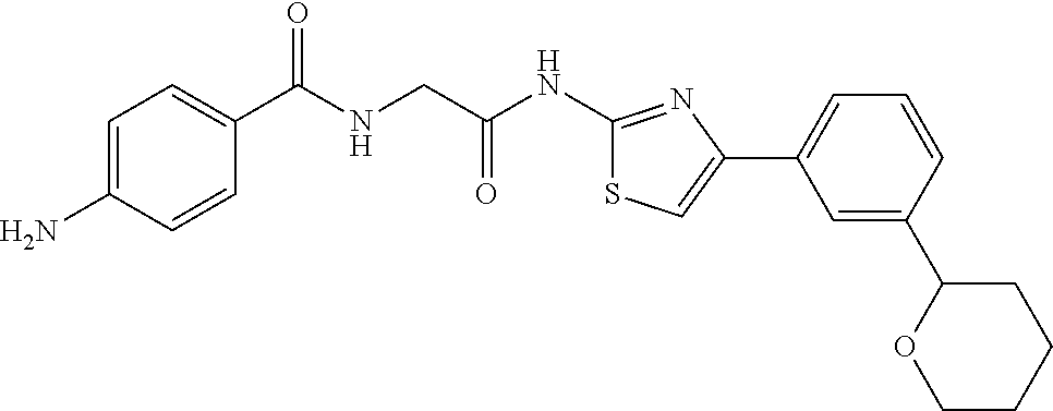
C1=C(N)C=CC(C(NCC(NC2=NC(C3=CC=CC(C4OCCCC4)=C3)=CS2)=O)=O)=C1
